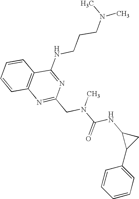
C1=CC2=C(C=C1)C(NCCCN(C)C)=NC(CN(C(NC1C(C3=CC=CC=C3)C1)=O)C)=N2
